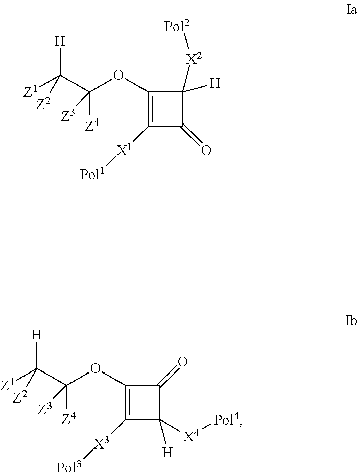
C([Z1])(C(OC1=C([X1][Pol1])C(=O)C1([H])[X2][Pol2])([Z4])[Z3])([H])[Z2].C([Z1])(C(OC1=C([X3][Pol3])C([H])([X4][Pol4])C1=O)([Z4])[Z3])([H])[Z2]
